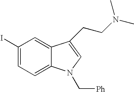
C1=C2C(=CC(I)=C1)C(CCN(C)C)=CN2C[Ph]
